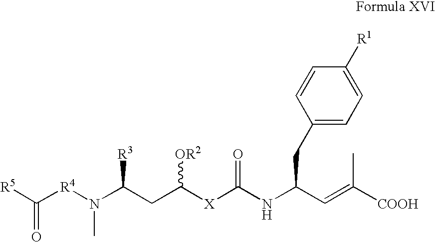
[R4](N(C(CC([X]C(NC(C=C([COOH])C)CC1=CC=C([R1])C=C1)=O)[OR2])[R3])C)C([R5])=O
